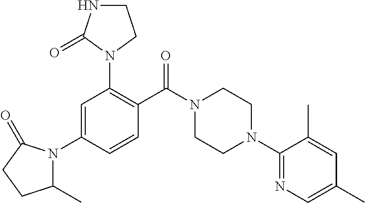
C1=C(N2C(C)CCC2=O)C=CC(C(N2CCN(C3=NC=C(C)C=C3C)CC2)=O)=C1N1C(=O)NCC1
